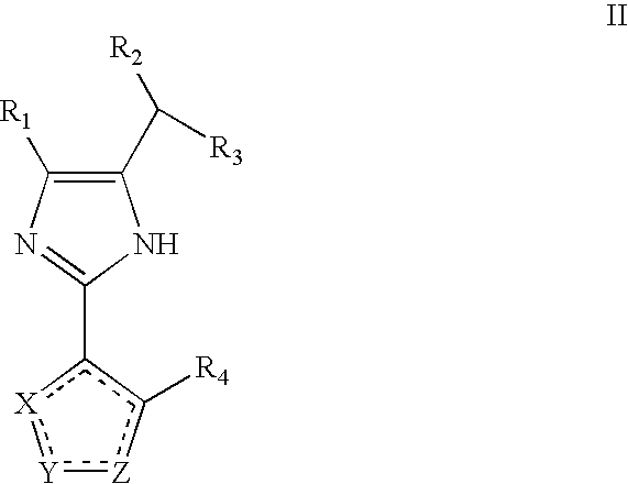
C1(C([R2])[R3])=C([R1])N=C(c2c([R4])[Z]:[Y]:[X]2)N1
